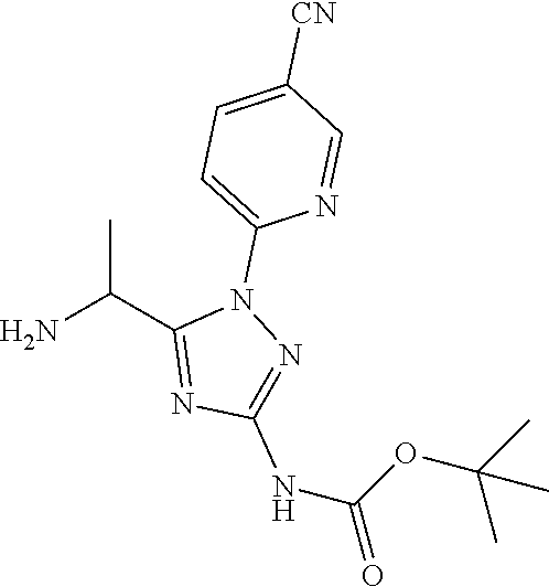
CC(C1=NC(NC(=O)OC(C)(C)C)=NN1C1=CC=C([CN])C=N1)N
